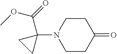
C1CC(=O)CCN1C1(C(OC)=O)CC1
